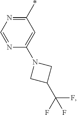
C1(*)=NC=NC(N2CC(C(F)(F)F)C2)=C1
